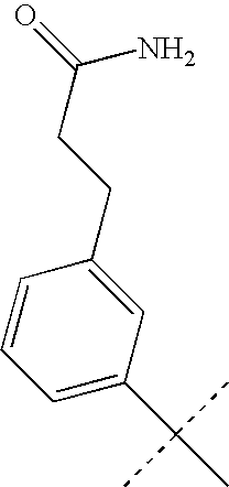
C1=C(C(C)(C)C)C=C(CCC(N)=O)C=C1
